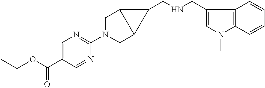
O(C(C1=CN=C(N2CC3C(C2)C3CNCC2=CN(C)C3=C2C=CC=C3)N=C1)=O)CC
